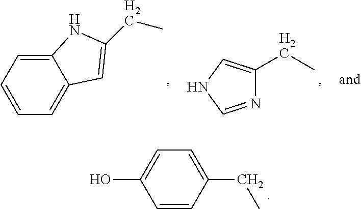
C1=CC(CC)=CC=C1O.C12=CC=CC=C1C=C(CC)N2.C1(CC)=CNC=N1
